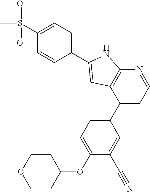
C1(S(C)(=O)=O)=CC=C(C2=CC3=C(N2)N=CC=C3C2=CC=C(OC3CCOCC3)C(C#N)=C2)C=C1
